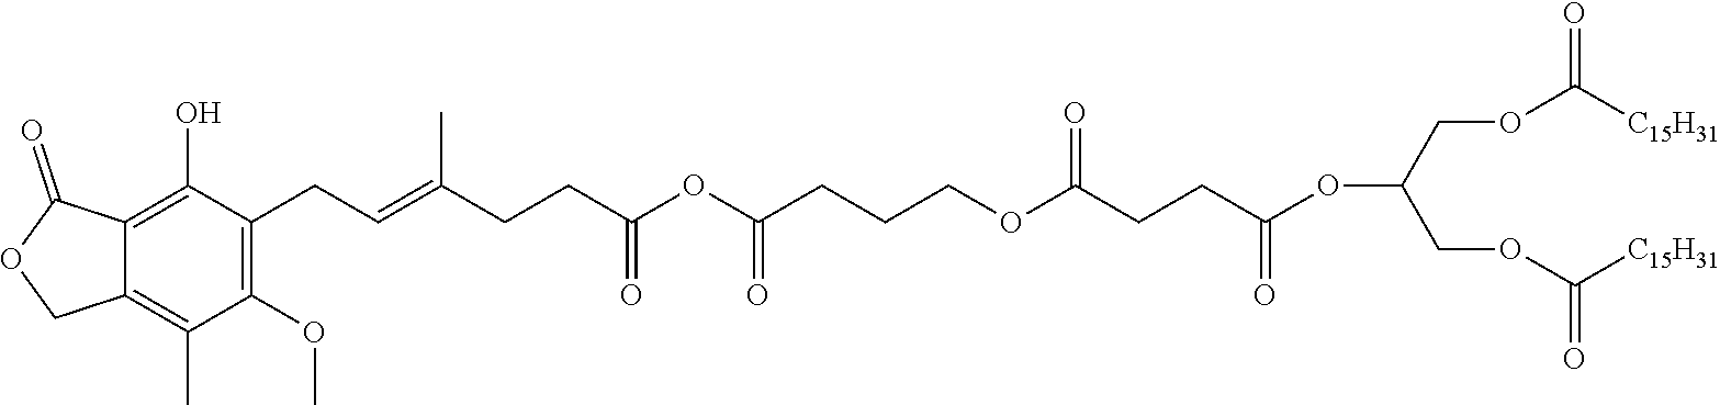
O(C(COC([C15H31])=O)COC([C15H31])=O)C(=O)CCC(=O)OCCCC(OC(CCC(=CCC1=C(OC)C(C)=C2C(=C1O)C(=O)OC2)C)=O)=O
